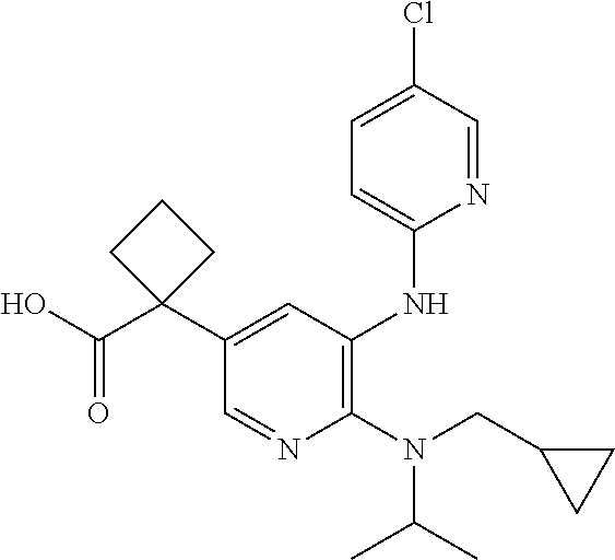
C1=NC(N(CC2CC2)C(C)C)=C(NC2=CC=C(Cl)C=N2)C=C1C1(C(O)=O)CCC1
